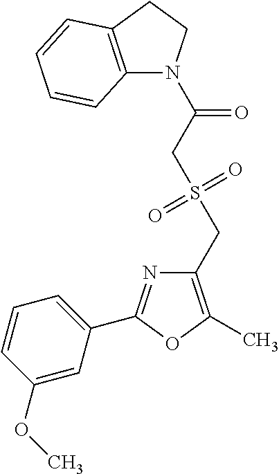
C1(CS(=O)(=O)CC(=O)N2C3=C(CC2)C=CC=C3)=C(C)OC(C2=CC=CC(OC)=C2)=N1
